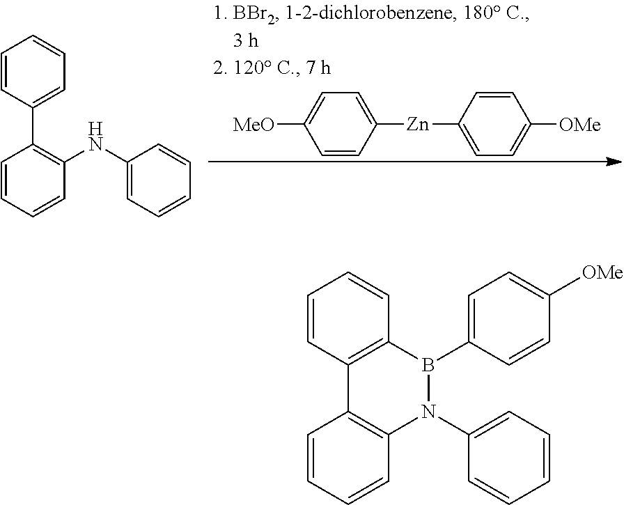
C1=CC([Zn]C2=CC=C([OMe])C=C2)=CC=C1[MeO].C1=CC(C2=C(NC3=CC=CC=C3)C=CC=C2)=CC=C1.C1=CC2=C(C=C1)B(C1=CC=C([OMe])C=C1)N(C1=CC=CC=C1)C1=C2C=CC=C1
